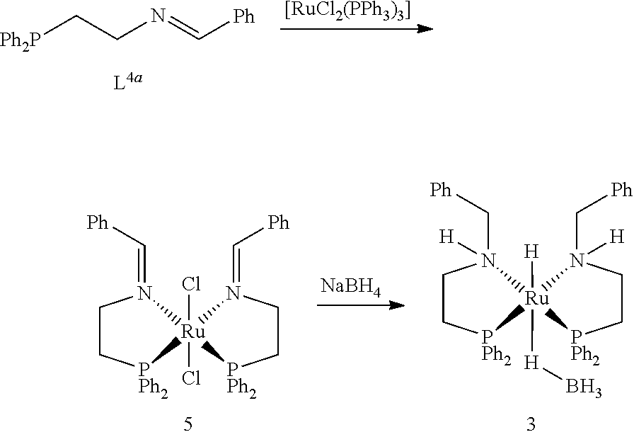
[Ph2P]CCN=C[Ph].[[RuCl2(PPh3)3]].[NaBH4].C1C[PPh2][Ru]2([H]B)([H])(N1(C[Ph])[H])N(C[Ph])([H])CC[PPh2]2.C1C[PPh2][Ru]2(Cl)(Cl)(N1=C[Ph])N(=C[Ph])CC[PPh2]2
